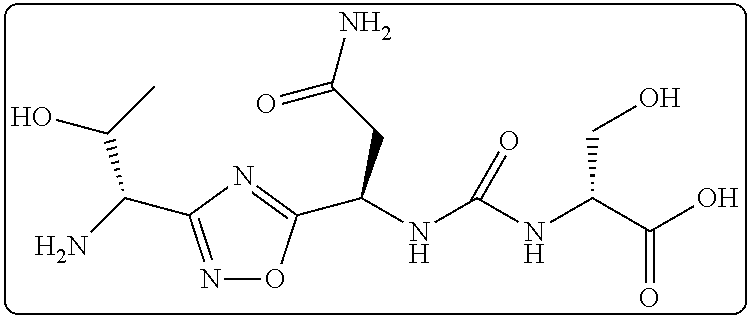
O=C(CC(NC(NC(C(O)=O)CO)=O)C1=NC(C(N)C(O)C)=NO1)N
